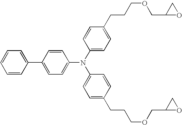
C1=CC=C(C2=CC=C(N(C3=CC=C(CCCOCC4OC4)C=C3)C3=CC=C(CCCOCC4OC4)C=C3)C=C2)C=C1
